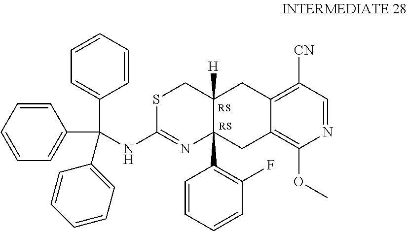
C(NC1=NC2(C3=C(F)C=CC=C3)C([H])(CC3=C([CN])C=NC(OC)=C3C2)CS1)(C1=CC=CC=C1)(C1=CC=CC=C1)C1=CC=CC=C1
